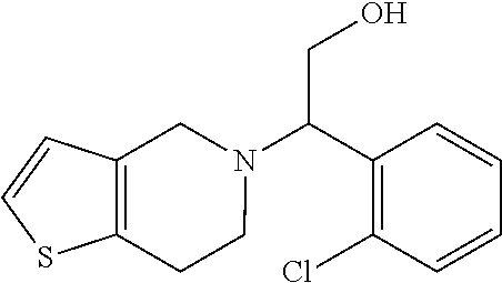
C1(C(N2CC3=C(CC2)SC=C3)CO)=C(Cl)C=CC=C1
